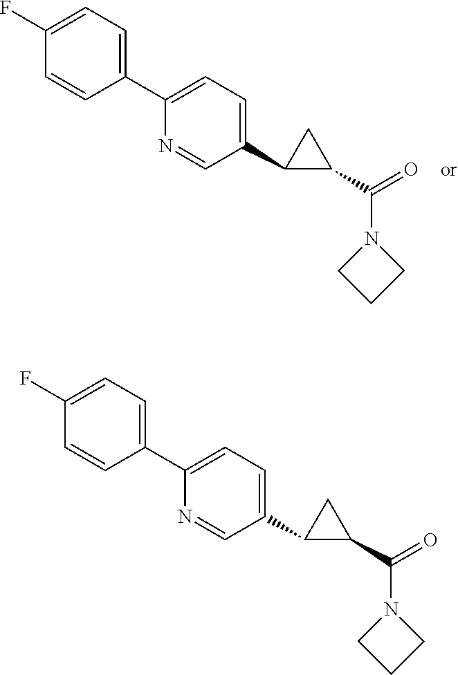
C1(C(=O)N2CCC2)CC1C1=CC=C(C2=CC=C(F)C=C2)N=C1.C1(C(=O)N2CCC2)CC1C1=CC=C(C2=CC=C(F)C=C2)N=C1
